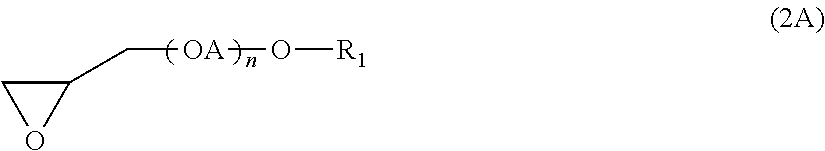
C1(C[OA]O[R1])CO1
